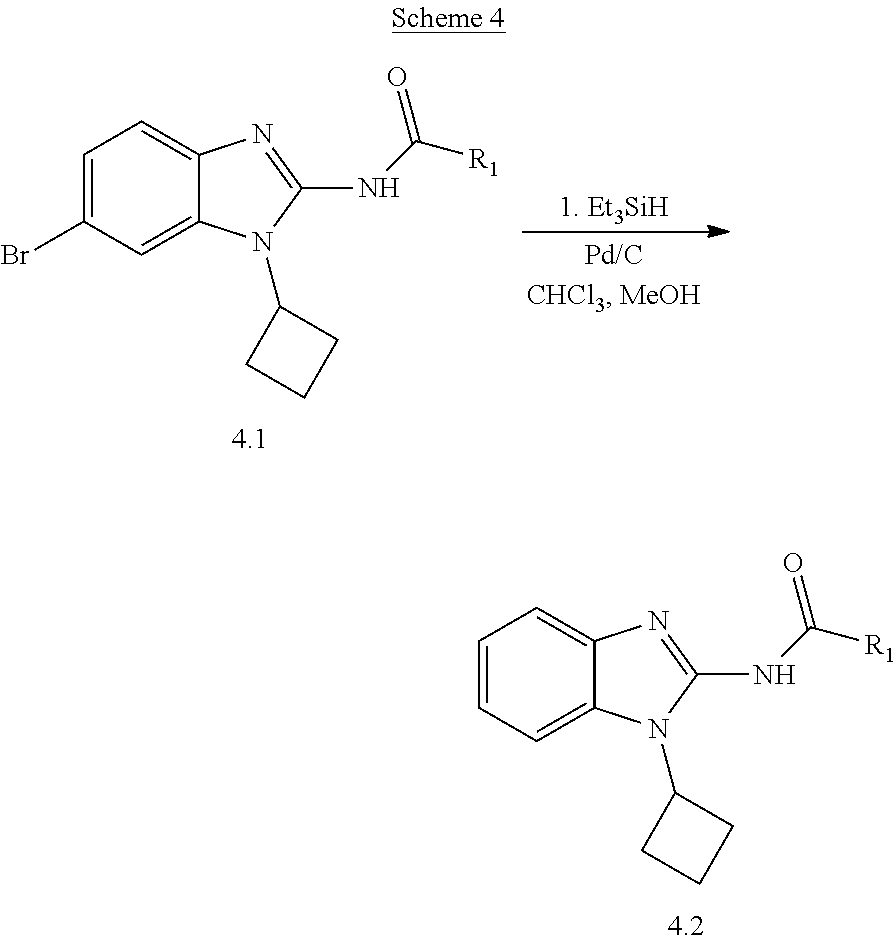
C1=C(Br)C=C2C(=C1)N=C(NC([R1])=O)N2C1CCC1.[1. Et3SiH].C1=CC=C2C(=C1)N=C(NC([R1])=O)N2C1CCC1
